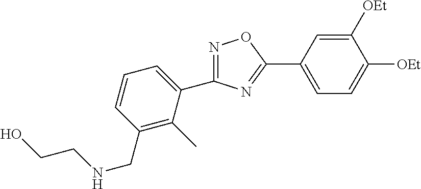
C1([OEt])=CC(C2=NC(C3=CC=CC(CNCCO)=C3C)=NO2)=CC=C1[OEt]
